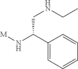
[M]NC(C1=CC=CC=C1)CNCC
